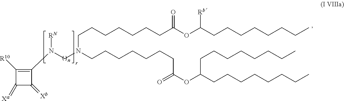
C1(N([RN])CN(CCCCCCCC(OC(CCCCCCCC)[Rb])=O)CCCCCCCC(=O)OC(CCCCCCCC)CCCCCCCC)=C([R10])C(=[Xa])C1=[Xb]
